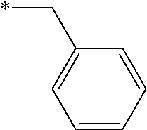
C(C1=CC=CC=C1)*
